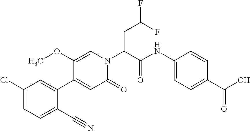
C1(C#N)=CC=C(Cl)C=C1C1=CC(=O)N(C(CC(F)F)C(NC2=CC=C(C(O)=O)C=C2)=O)C=C1OC
